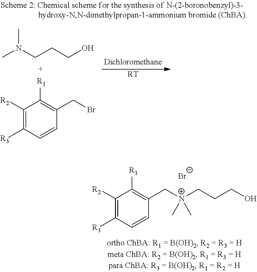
C1([R2])=C([R3])C=CC(C[N+](CCCO)(C)C)=C1[R1].[Br-].[RT].CN(CCCO)C.C1([R2])=C([R3])C=CC(CBr)=C1[R1]
